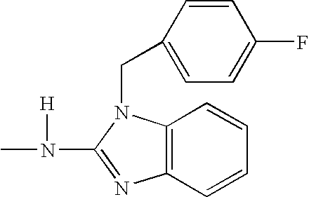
CN(C1=NC2=C(N1CC1=CC=C(F)C=C1)C=CC=C2)[H]
